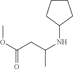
C1CCC(NC(CC(OC)=O)C)C1
